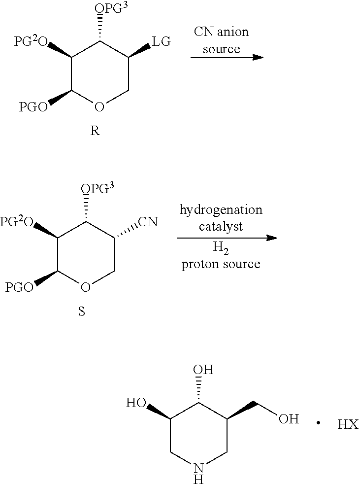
C1(O)CNCC(CO)C1O.[HX].[R].C1([PG2O])C([PGO])OCC([LG])C1[OPG3].[CN anionsource].S.C1([PG2O])C([PGO])OCC([CN])C1[OPG3].[hydrogenationcatalyst].[H2proton source]
